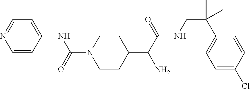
C1=CC(NC(N2CCC(C(C(NCC(C3=CC=C(Cl)C=C3)(C)C)=O)N)CC2)=O)=CC=N1
